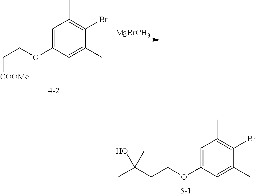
C1=C(OCC[COOMe])C=C(C)C(Br)=C1C.[MgBrCH3].C1=C(OCCC(C)(C)O)C=C(C)C(Br)=C1C
